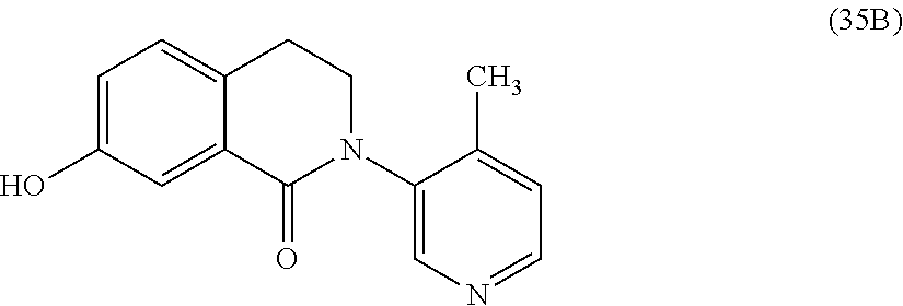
C1=C(O)C=C2C(=C1)CCN(C1=CN=CC=C1C)C2=O
